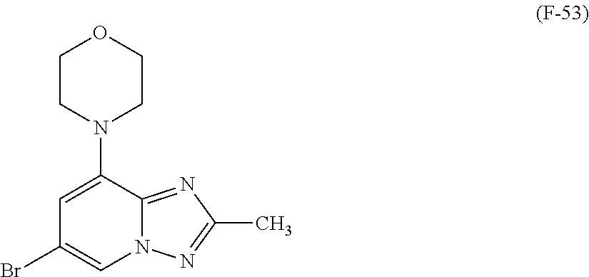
C1=C(N2CCOCC2)C2=NC(C)=NN2C=C1Br
